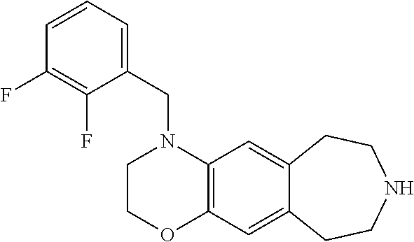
C(N1CCOC2=C1C=C1C(=C2)CCNCC1)C1=CC=CC(F)=C1F
